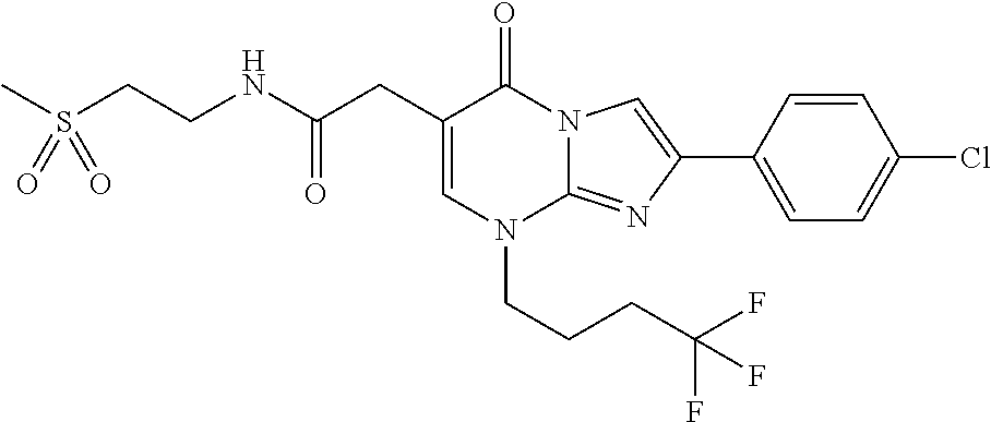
C1=C(CC(NCCS(C)(=O)=O)=O)C(=O)N2C(=NC(C3=CC=C(Cl)C=C3)=C2)N1CCCC(F)(F)F
